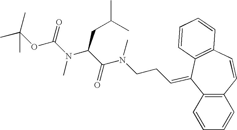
C1=CC=CC2=C1C(=CCCN(C(C(N(C(OC(C)(C)C)=O)C)CC(C)C)=O)C)C1=C(C=C2)C=CC=C1
